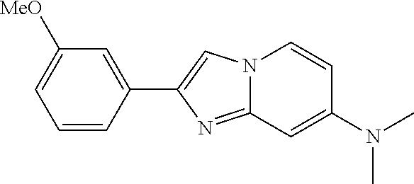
N12C(=NC(C3=CC([MeO])=CC=C3)=C1)C=C(N(C)C)C=C2
